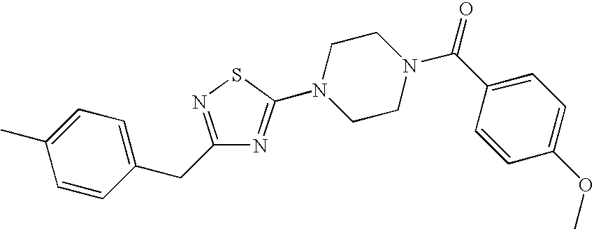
C1=CC(CC2=NSC(N3CCN(C(C4=CC=C(OC)C=C4)=O)CC3)=N2)=CC=C1C
